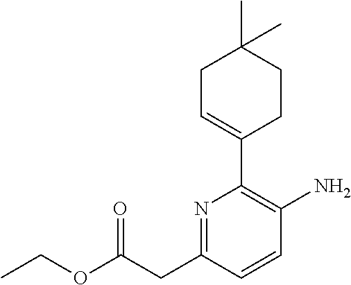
O(C(CC1=NC(C2=CCC(C)(C)CC2)=C(N)C=C1)=O)CC
